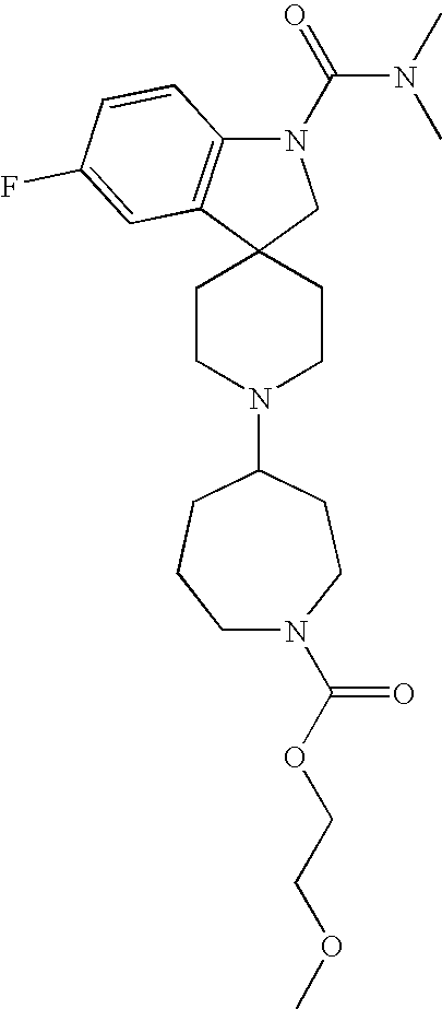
C1CN(C2CCCN(C(OCCOC)=O)CC2)CCC12CN(C(=O)N(C)C)C1=C2C=C(F)C=C1
